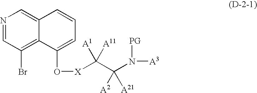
O([X]C(C(N([A3])[PG])([A2])[A21])([A1])[A11])C1=CC=CC2=CN=CC(Br)=C12
